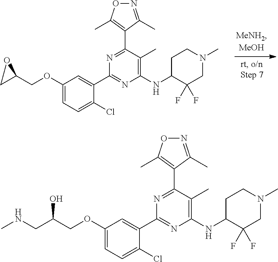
O(C1=CC=C(Cl)C(C2=NC(NC3CCN(C)CC3(F)F)=C(C)C(C3=C(C)ON=C3C)=N2)=C1)CC1CO1.O(C1=CC=C(Cl)C(C2=NC(NC3CCN(C)CC3(F)F)=C(C)C(C3=C(C)ON=C3C)=N2)=C1)CC(CNC)O
